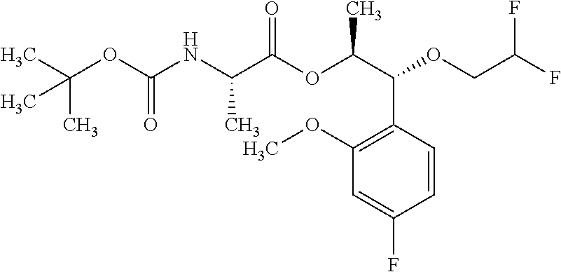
N(C(C(OC(C(C1=C(OC)C=C(F)C=C1)OCC(F)F)C)=O)C)C(OC(C)(C)C)=O
